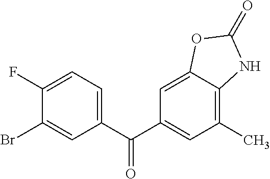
C1(Br)=CC(C(C2=CC(C)=C3C(=C2)OC(=O)N3)=O)=CC=C1F
